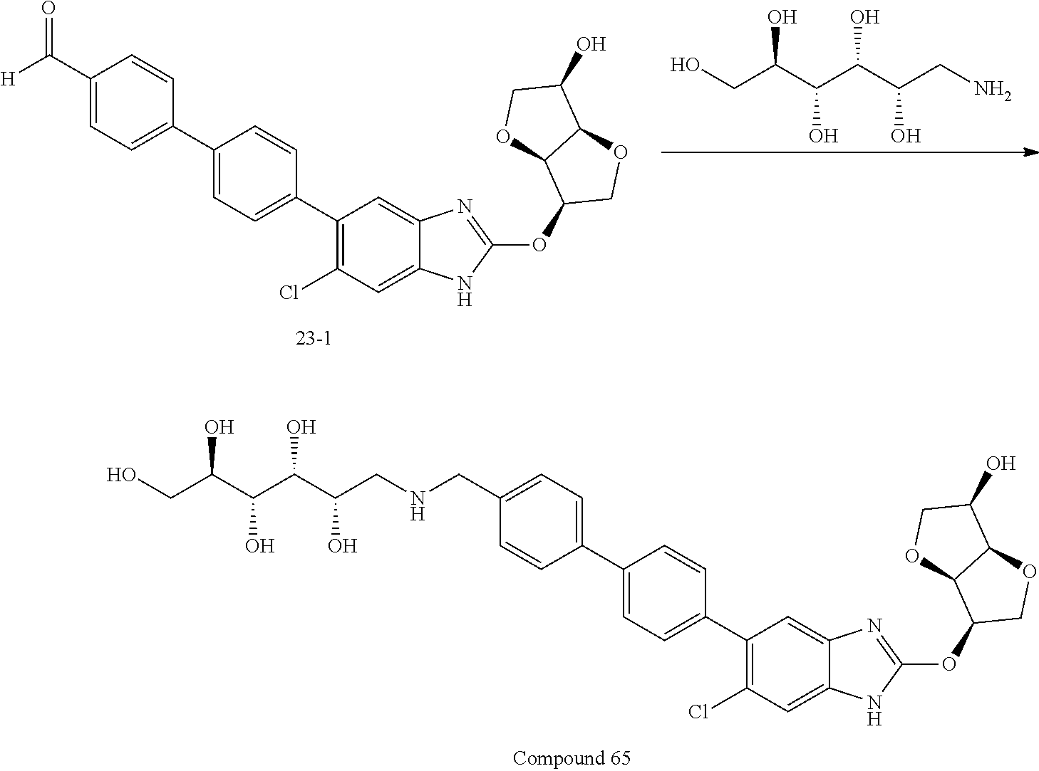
C1(CNCC(C(C(C(CO)O)O)O)O)=CC=C(C2=CC=C(C3=C(Cl)C=C4C(=C3)N=C(OC3COC5C3OCC5O)N4)C=C2)C=C1.C1(C([H])=O)=CC=C(C2=CC=C(C3=C(Cl)C=C4C(=C3)N=C(OC3COC5C3OCC5O)N4)C=C2)C=C1.C(C(C(C(C(CN)O)O)O)O)O
